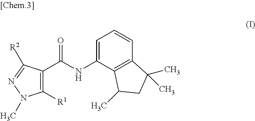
C1=C(NC(C2=C([R1])N(C)N=C2[R2])=O)C2=C(C=C1)C(C)(C)CC2C
